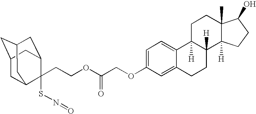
C1=C2C(=CC=C1OCC(OCCC1(SN=O)C3CC4CC(CC1C4)C3)=O)C1([H])C([H])(CC2)C2([H])C(C)(CC1)C(O)CC2
